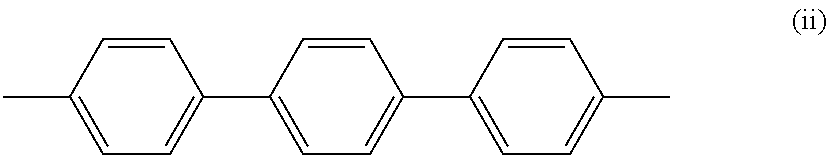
C1(C2=CC=C(C3=CC=C(C)C=C3)C=C2)=CC=C(C)C=C1
